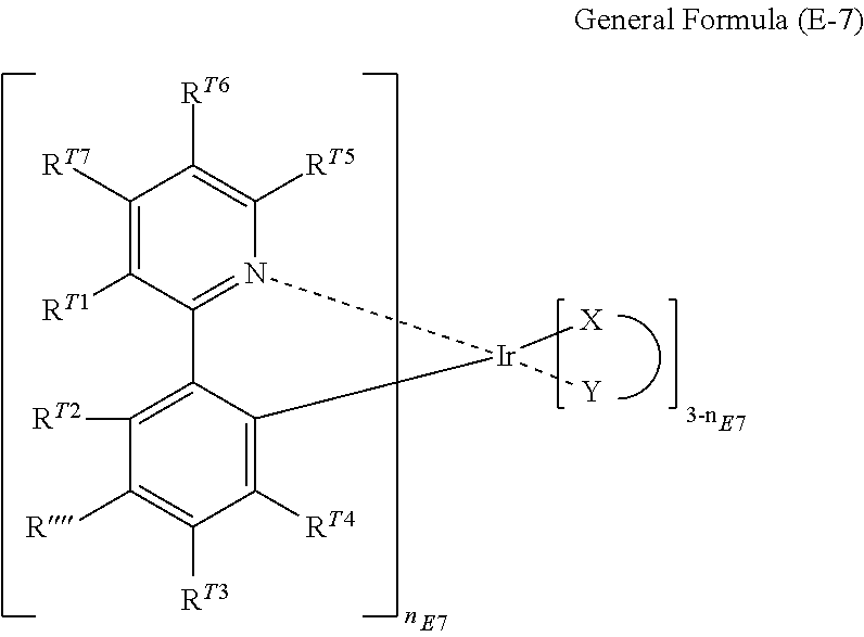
[RT6]C1=C([RT5])N2=C(C([RT1])=C1[RT7])C1=C([RT2])C([R])=C([RT3])C([RT4])=C1[Ir]2([X])[Y]
